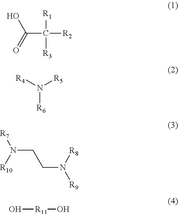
C(C([R2])([R1])[R3])(=O)O.[R4]N([R5])[R6].N(CCN([R9])[R8])([R10])[R7].O[R11]O
